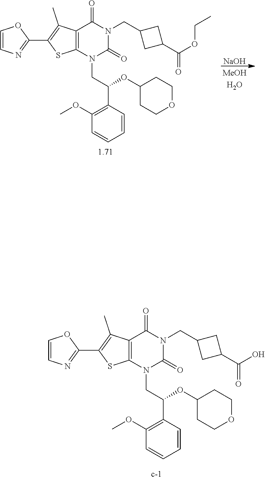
C12=C(SC(C3=NC=CO3)=C1C)N(CC(C1=C(OC)C=CC=C1)OC1CCOCC1)C(=O)N(CC1CC(C(O)=O)C1)C2=O.[c-1].[NaOH].[1.71].C12=C(SC(C3=NC=CO3)=C1C)N(CC(C1=C(OC)C=CC=C1)OC1CCOCC1)C(=O)N(CC1CC(C(OCC)=O)C1)C2=O
